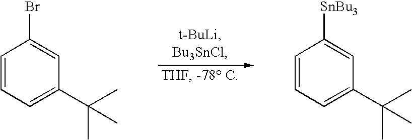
C1=CC=C(C(C)(C)C)C=C1Br.C1=CC=C(C(C)(C)C)C=C1[SnBu3]
